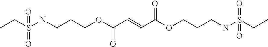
S(NCCCOC(C=CC(OCCCNS(=O)(=O)CC)=O)=O)(=O)(=O)CC
